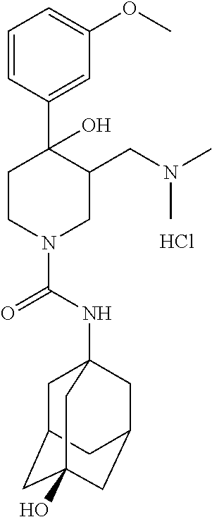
Cl.C1=CC(C2(O)CCN(C(NC34CC5CC(O)(CC(C3)C5)C4)=O)CC2CN(C)C)=CC(OC)=C1
